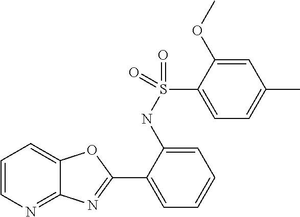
C1(NS(C2=CC=C(C)C=C2OC)(=O)=O)=CC=CC=C1C1=NC2=NC=CC=C2O1
